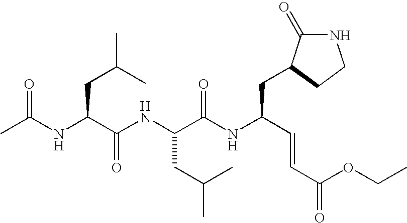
N1C(=O)C(CC(NC(C(NC(C(NC(C)=O)CC(C)C)=O)CC(C)C)=O)C=CC(=O)OCC)CC1
